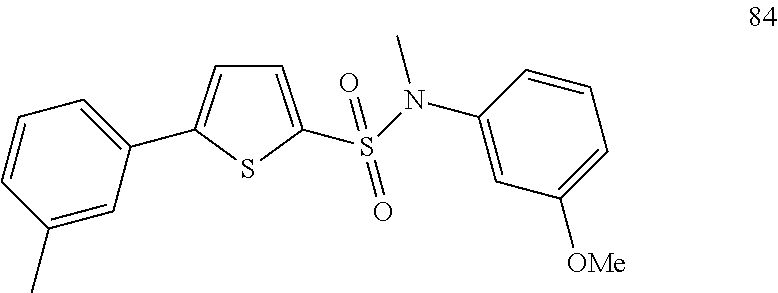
C1=C(S(=O)(N(C)C2=CC([OMe])=CC=C2)=O)SC(C2=CC=CC(C)=C2)=C1
